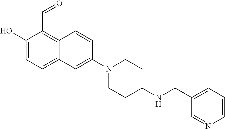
C1(O)=CC=C2C(=C1C=O)C=CC(N1CCC(NCC3=CC=CN=C3)CC1)=C2
